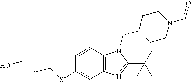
C12=C(C=CC(SCCCO)=C1)N(CC1CCN(C=O)CC1)C(C(C)(C)C)=N2
